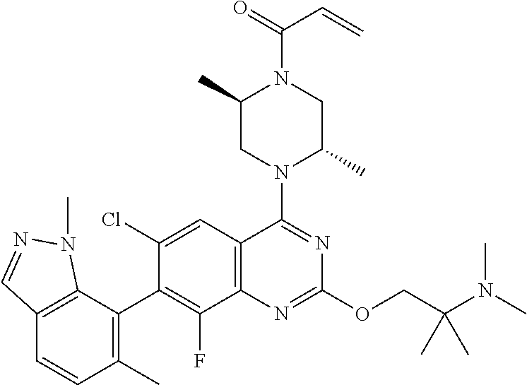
C12=C(C(C3=C(F)C4=C(C=C3Cl)C(N3C(C)CN(C(C=C)=O)C(C)C3)=NC(OCC(N(C)C)(C)C)=N4)=C(C)C=C1)N(C)N=C2
